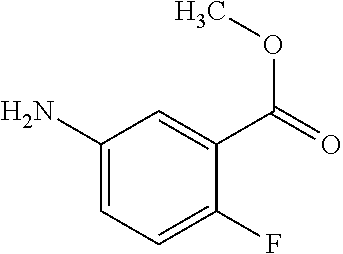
C1(N)=CC=C(F)C(C(=O)OC)=C1
